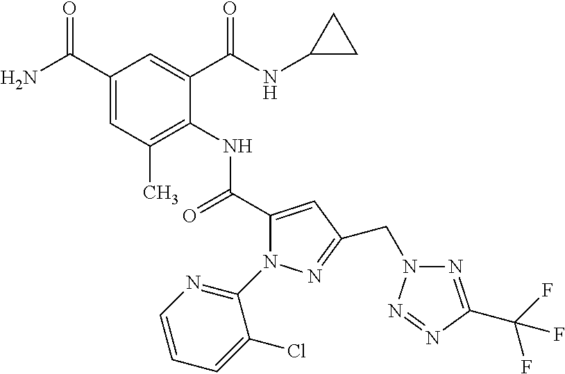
C1(C(N)=O)=CC(C)=C(NC(C2=CC(CN3N=C(C(F)(F)F)N=N3)=NN2C2=NC=CC=C2Cl)=O)C(C(NC2CC2)=O)=C1
